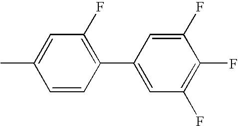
C1(C)=CC(F)=C(C2=CC(F)=C(F)C(F)=C2)C=C1
